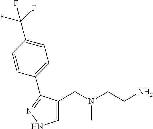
C1=C(CN(CCN)C)C(C2=CC=C(C(F)(F)F)C=C2)=NN1
